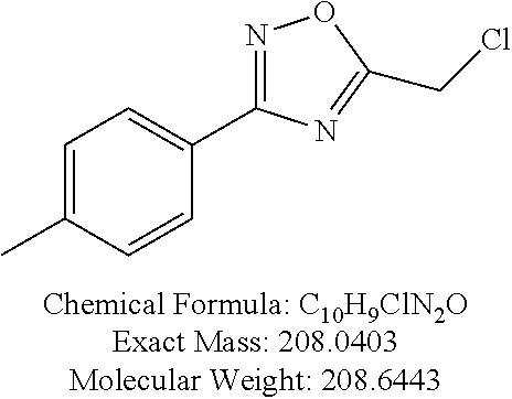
C1=C(C)C=CC(C2=NOC(CCl)=N2)=C1
